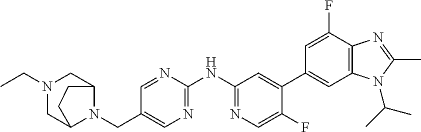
C1(NC2=NC=C(CN3C4CN(CC)CC3CC4)C=N2)=NC=C(F)C(C2=CC3=C(C(F)=C2)N=C(C)N3C(C)C)=C1
